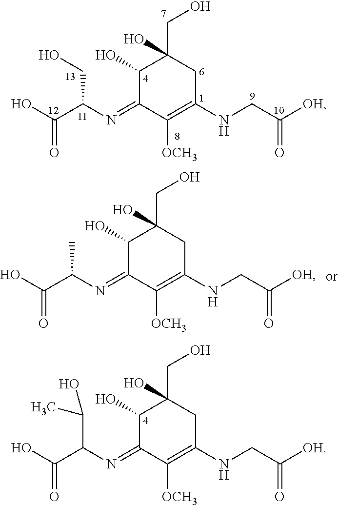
C1(O)C(=NC(C(O)=O)C(C)O)C([OCH3])=C(NCC([OH])=O)CC1(CO)O.C1(O)C(=NC(C(O)=O)C)C([OCH3])=C(NCC([OH])=O)CC1(CO)O.C1(O)C(=NC(C(O)=O)CO)C([OCH3])=C(NCC([OH])=O)CC1(CO)O
